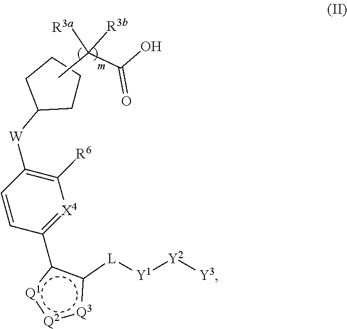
[Y2]([Y3])[Y1][L]c1c(C2=[X4]C([R6])=C([W]C3CCCC3)C=C2)[Q1]:[Q2]:[Q3]1.CC(C(O)=O)([R3b])[R3a]
